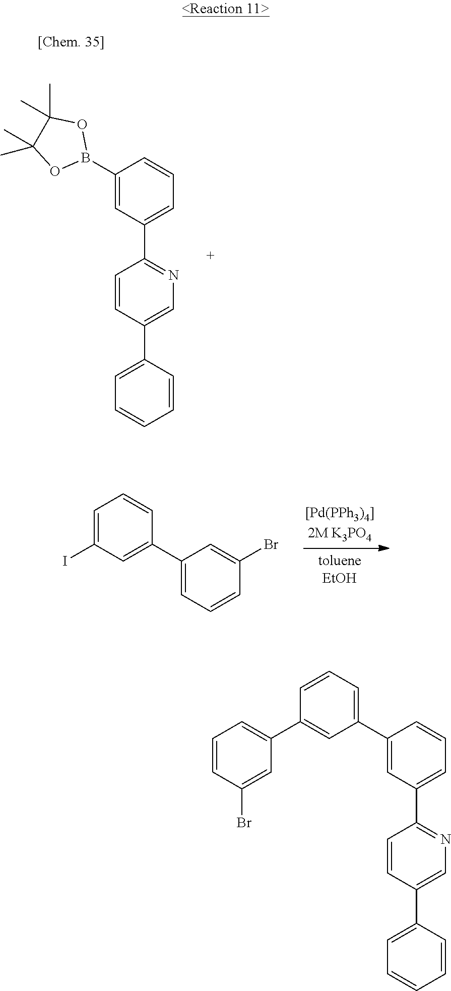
C1=C(I)C=C(C2=CC=CC(Br)=C2)C=C1.C1(B2OC(C)(C)C(C)(C)O2)=CC(C2=NC=C(C3=CC=CC=C3)C=C2)=CC=C1.C1(C2=CC=CC(C3=CC=CC(Br)=C3)=C2)=CC(C2=NC=C(C3=CC=CC=C3)C=C2)=CC=C1
